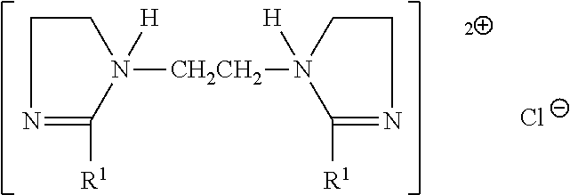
C1CN=C([R1])N1([H])[CH2CH2]N1([H])C([R1])=NCC1.[Cl-]
